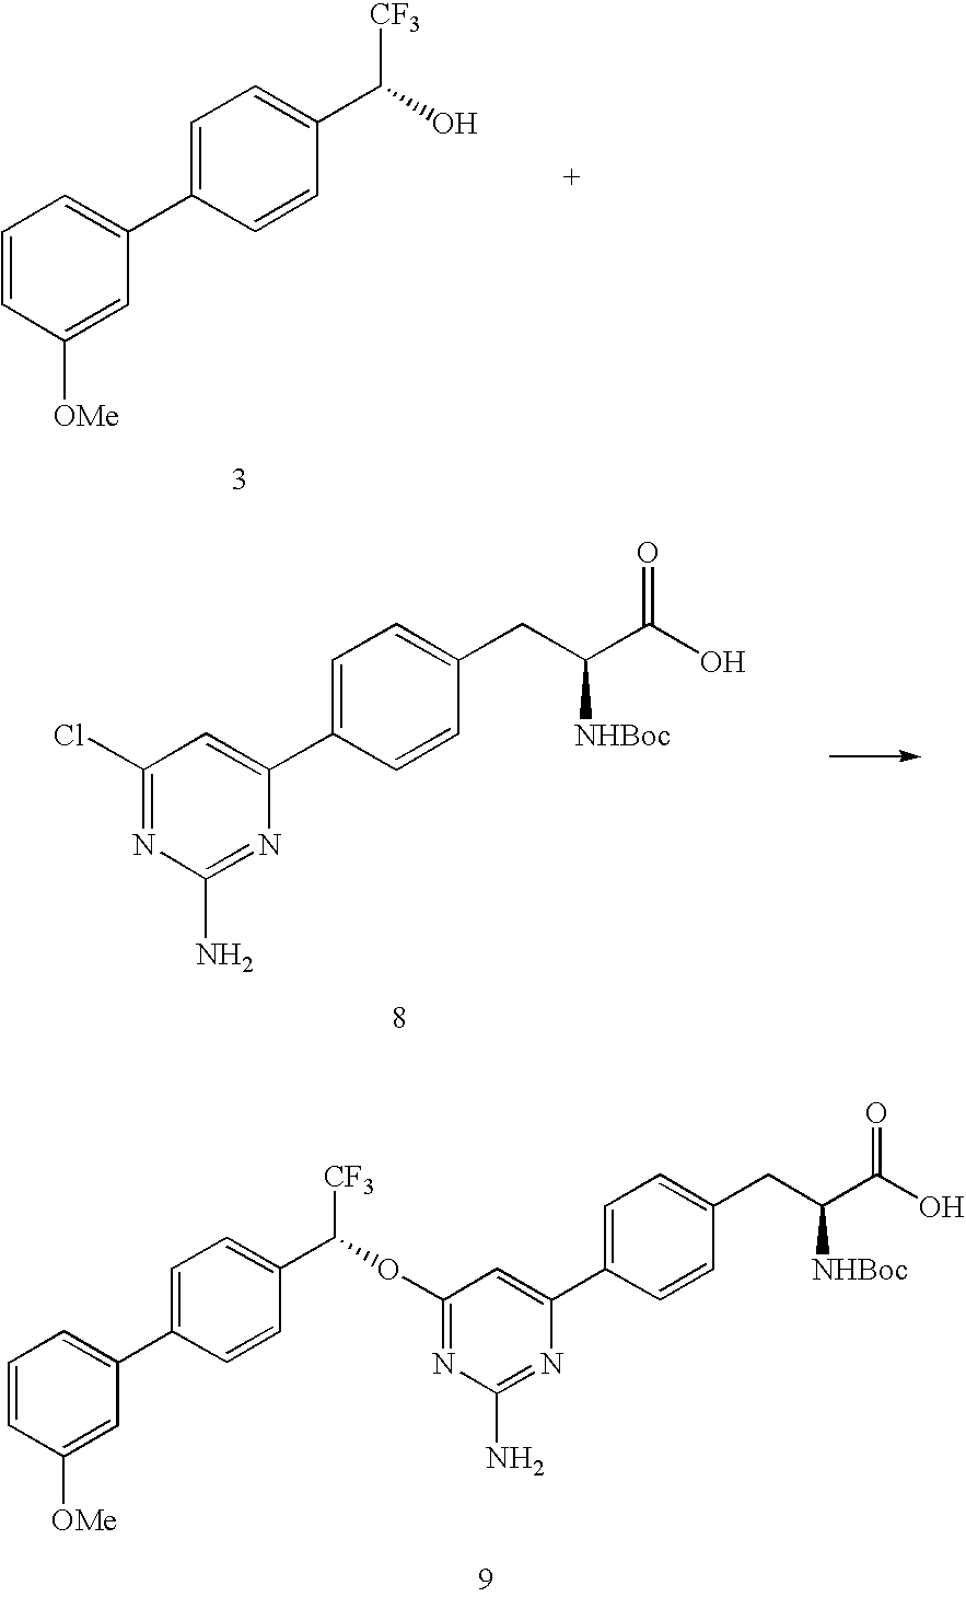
C1=C(C2=CC=CC([OMe])=C2)C=CC(C(O)[CF3])=C1.C1=C(C2=CC(Cl)=NC(N)=N2)C=CC(CC(C(O)=O)[NHBoc])=C1.C1=C(C2=CC(OC([CF3])C3=CC=C(C4=CC=CC([OMe])=C4)C=C3)=NC(N)=N2)C=CC(CC(C(O)=O)[NHBoc])=C1
